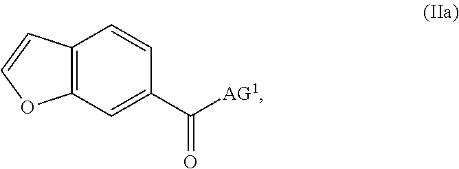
C12=C(C=CC(C([AG1])=O)=C1)C=CO2
